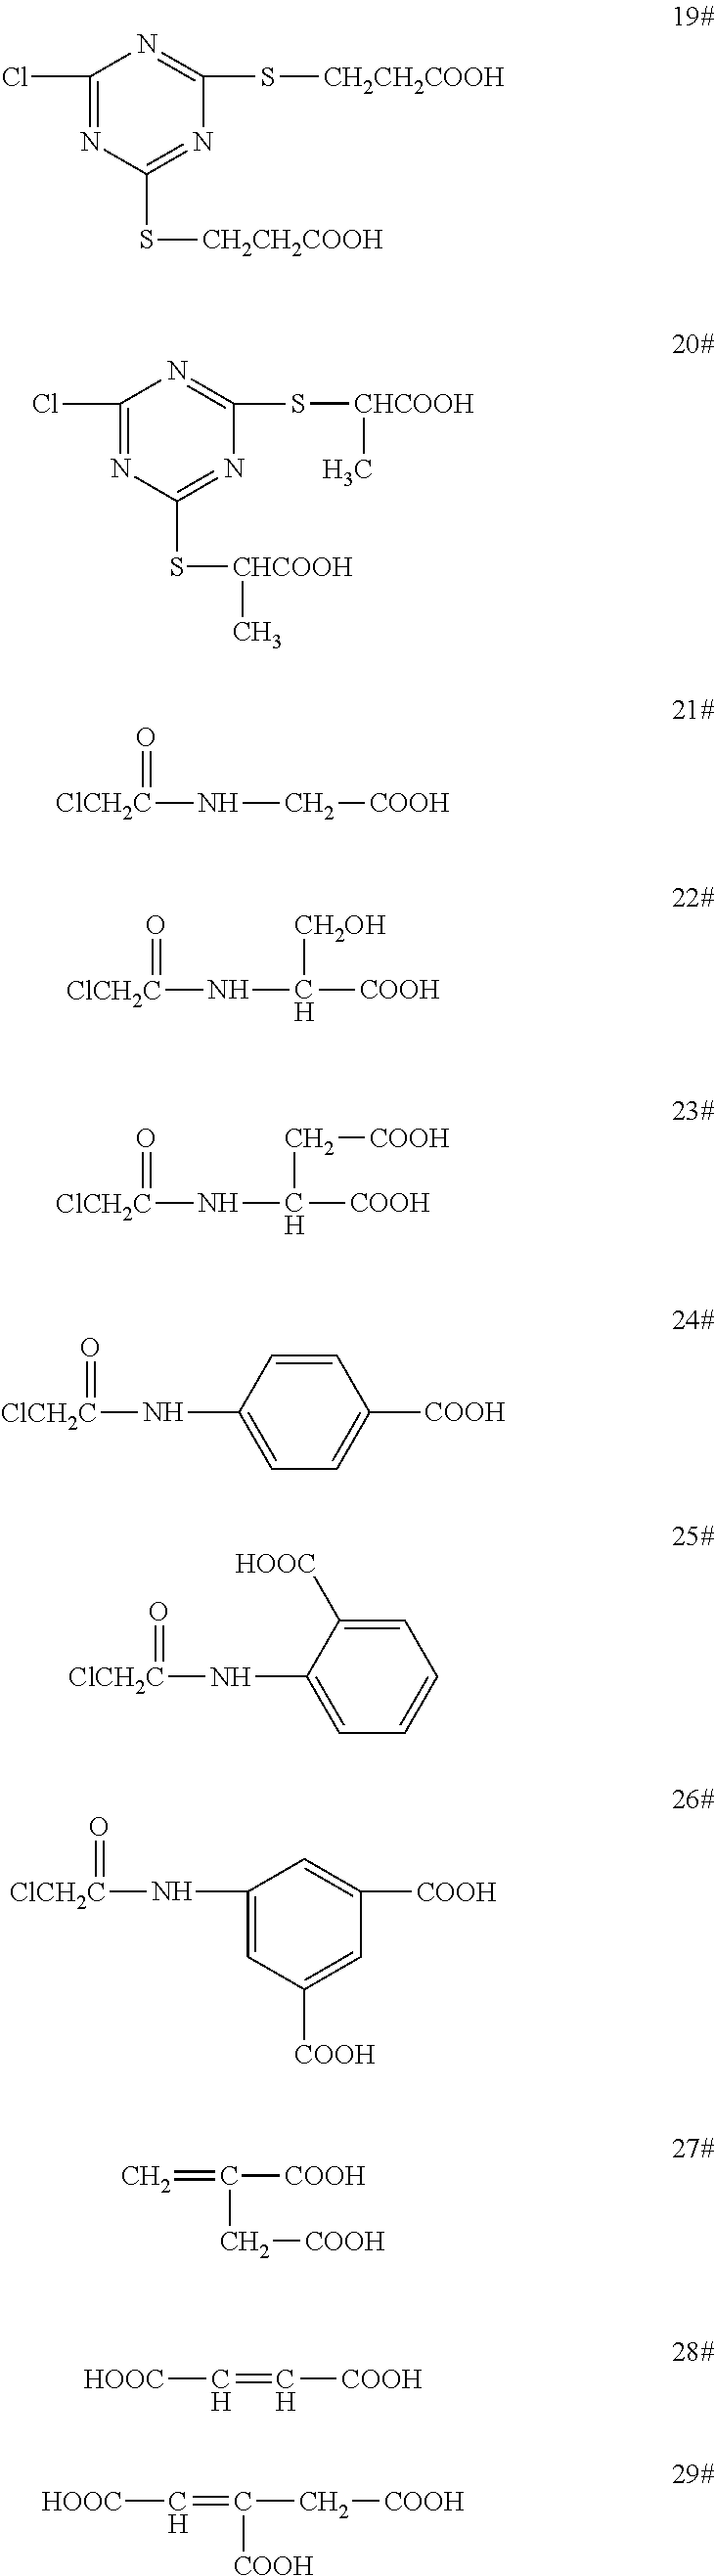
ClC1=NC(S[CH2CH2COOH])=NC(S[CH2CH2COOH])=N1.ClC1=NC(S[CHCOOH]C)=NC(S[CHCOOH]C)=N1.[ClCH2C](NC[COOH])=O.[ClCH2C](NC([COOH])[CH2OH])=O.[ClCH2C](NC([COOH])C[COOH])=O.[ClCH2C](NC1=CC=C([COOH])C=C1)=O.[ClCH2C](NC1=CC=CC=C1[HOOC])=O.[ClCH2C](NC1=CC([COOH])=CC([COOH])=C1)=O.C=C([COOH])C[COOH].[HOOC]C=C[COOH].[HOOC]C=C(C[COOH])[COOH]
